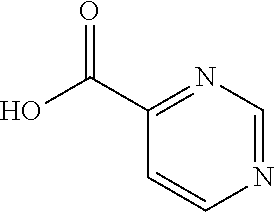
C1(C(O)=O)=NC=NC=C1
